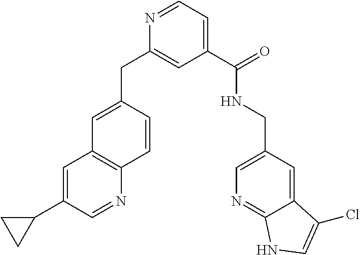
C1(CC2=CC(C(=O)NCC3=CN=C4C(=C3)C(Cl)=CN4)=CC=N2)=CC2=C(N=CC(C3CC3)=C2)C=C1
